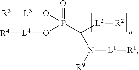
[R3][L3]OP(C([L2][R2])N([R9])[L1][R1])(O[L4][R4])=O
